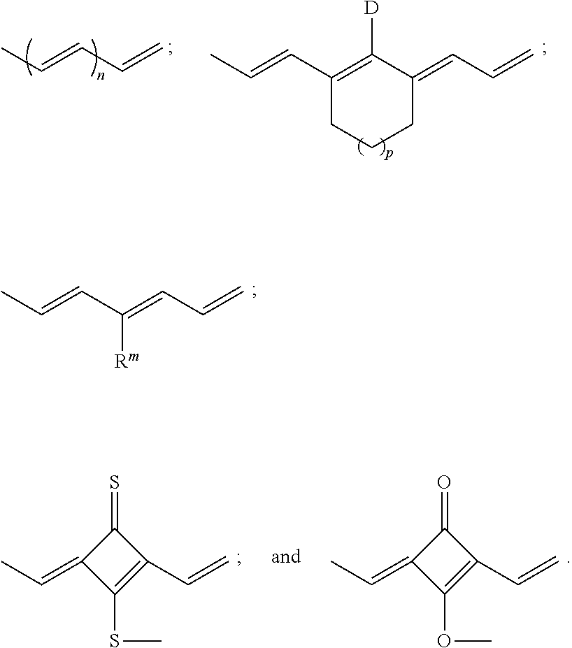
CC=CC(=CC=C)[Rm].CC=CC=C.CC=CC1=C([D])C(=CC=C)CCC1.C1(=S)C(=CC)C(SC)=C1C=C.C1(=O)C(=CC)C(OC)=C1C=C
